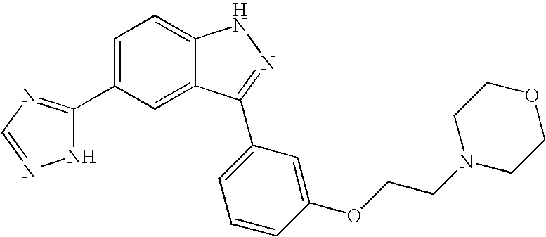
C1(C2=NC=NN2)=CC=C2C(=C1)C(C1=CC=CC(OCCN3CCOCC3)=C1)=NN2
